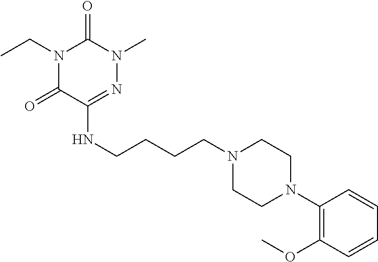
C(NC1=NN(C)C(=O)N(CC)C1=O)CCCN1CCN(C2=C(OC)C=CC=C2)CC1
